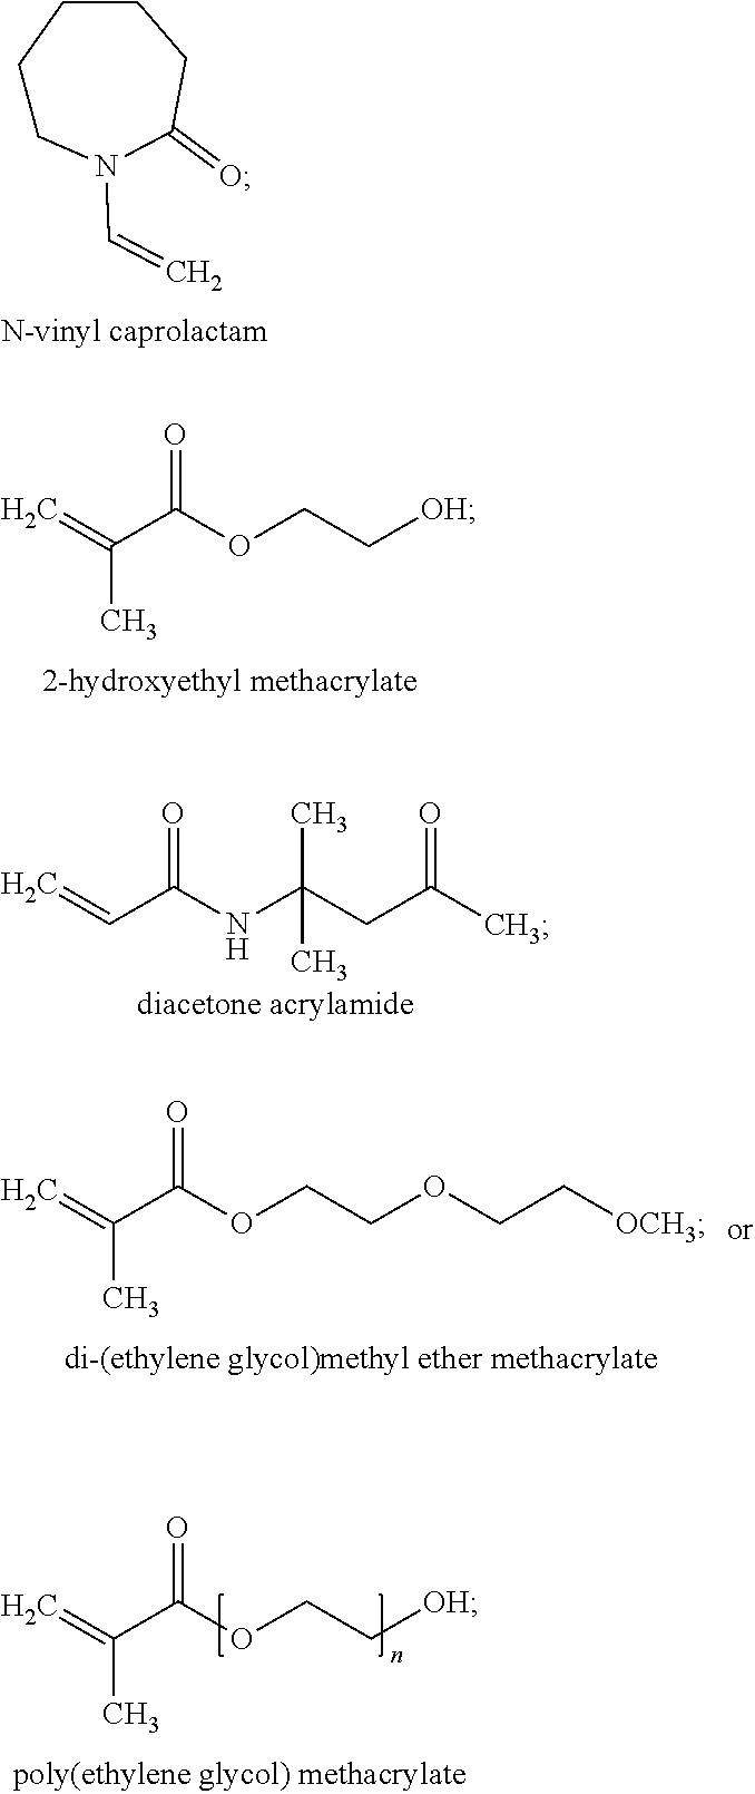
C=CC(NC(CC(C)=O)(C)C)=O.CC(=C)C(OCC[OH])=O.C1CN(C=C)C(=O)CCC1.CC(=C)C(OCC[OH])=O.CC(=C)C(OCCOCC[OCH3])=O
